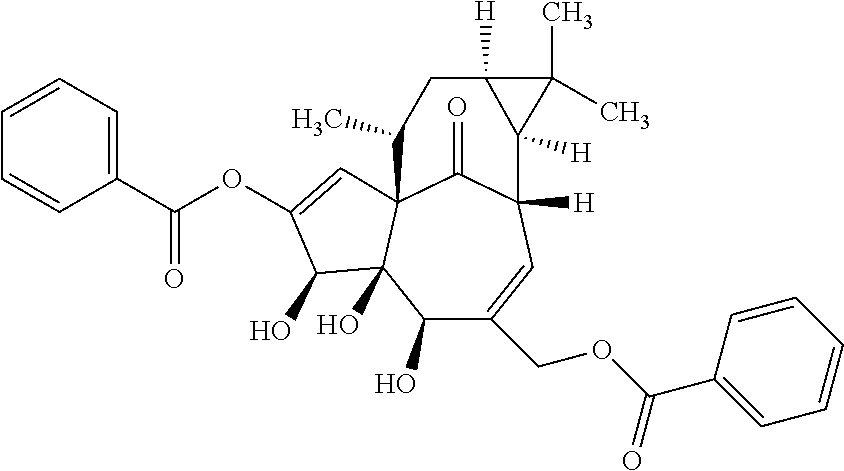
C1(O)C(COC(C2=CC=CC=C2)=O)=CC2([H])C(=O)C3(C1(O)C(O)C(OC(C1=CC=CC=C1)=O)=C3)C(C)CC1([H])C2([H])C1(C)C
